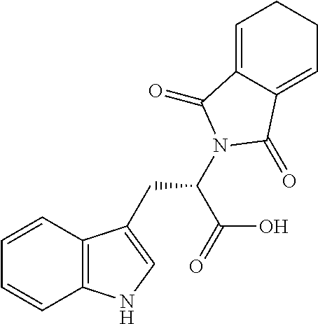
C1=CC2=C(C=C1)NC=C2CC(C(O)=O)N1C(=O)C2=CCCC=C2C1=O
